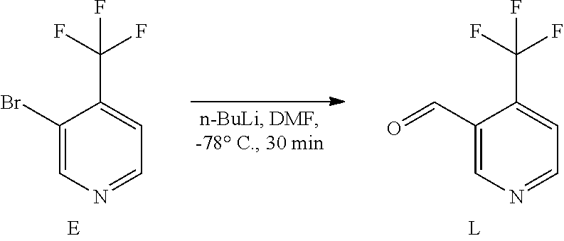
C1(Br)=CN=CC=C1C(F)(F)F.C1(C=O)=CN=CC=C1C(F)(F)F
